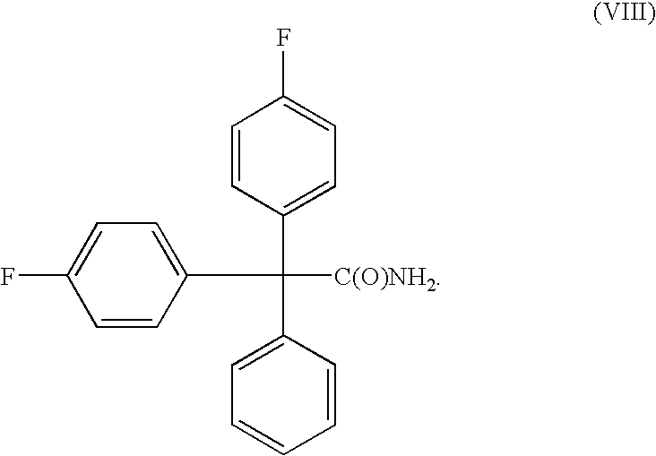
C1=CC(F)=CC=C1C([C(O)NH2])(C1=CC=C(F)C=C1)C1=CC=CC=C1
